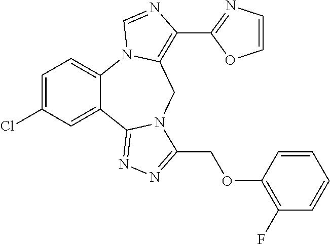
C1=C(Cl)C=C2C(=C1)N1C(=C(C3=NC=CO3)N=C1)CN1C2=NN=C1COC1=C(F)C=CC=C1
